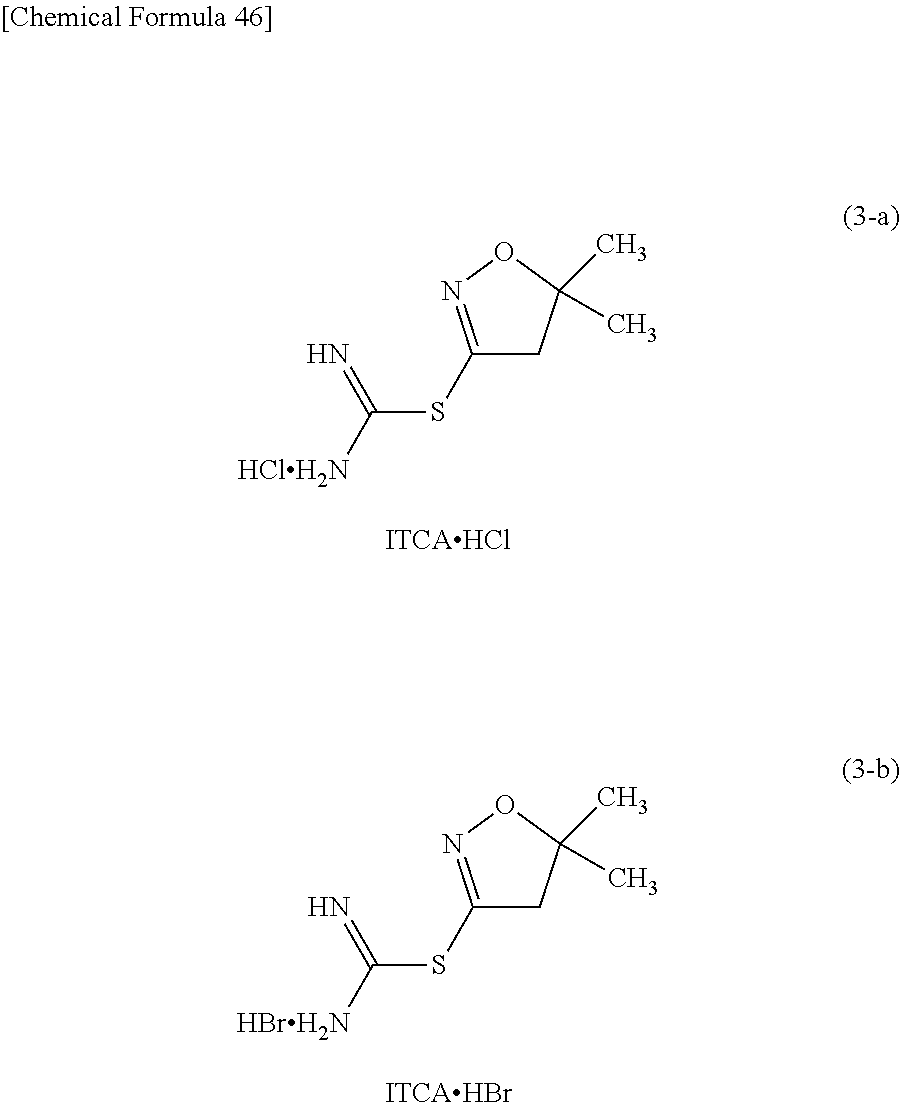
C1(SC([HClH2N])=N)=NOC(C)(C)C1.[ITCAHCl].C1(SC([HBrH2N])=N)=NOC(C)(C)C1.[ITCAHBr]
